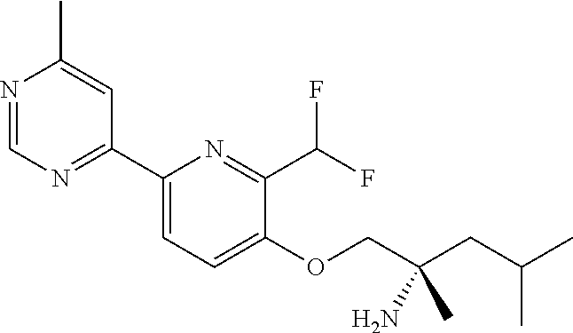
C1(C2=NC=NC(C)=C2)=CC=C(OCC(CC(C)C)(C)N)C(C(F)F)=N1
